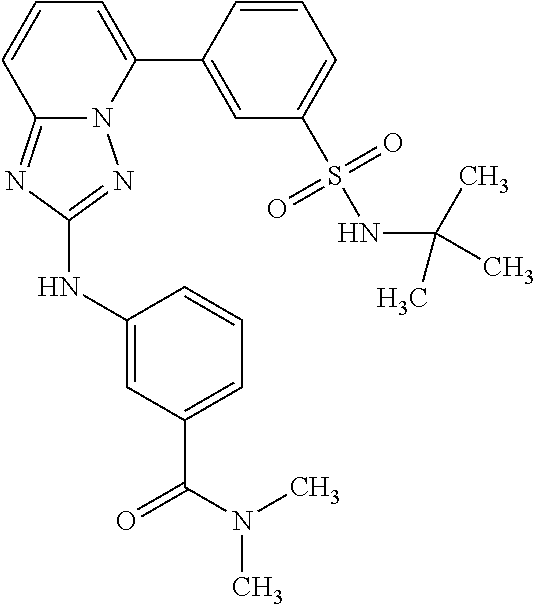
C1=CC(C2=CC=CC3=NC(NC4=CC(C(N(C)C)=O)=CC=C4)=NN23)=CC(S(NC(C)(C)C)(=O)=O)=C1
